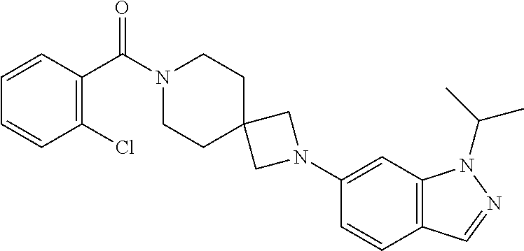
C1=CC(C(N2CCC3(CC2)CN(C2=CC4=C(C=C2)C=NN4C(C)C)C3)=O)=C(Cl)C=C1
